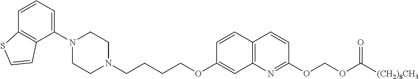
C1(N2CCN(CCCCOC3=CC4=C(C=C3)C=CC(OCOC([(CH2)8CH3])=O)=N4)CC2)=CC=CC2=C1C=CS2
